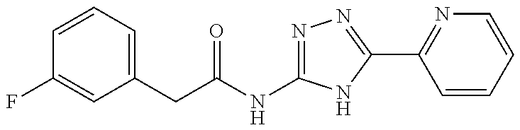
C1=CC=C(CC(=O)NC2=NN=C(C3=NC=CC=C3)N2)C=C1F
